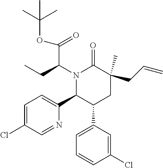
N1(C(CC)C(OC(C)(C)C)=O)C(C2=CC=C(Cl)C=N2)C(C2=CC=CC(Cl)=C2)CC(C)(CC=C)C1=O
